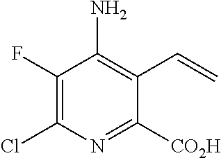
C1(F)=C(Cl)N=C([CO2H])C(C=C)=C1N
